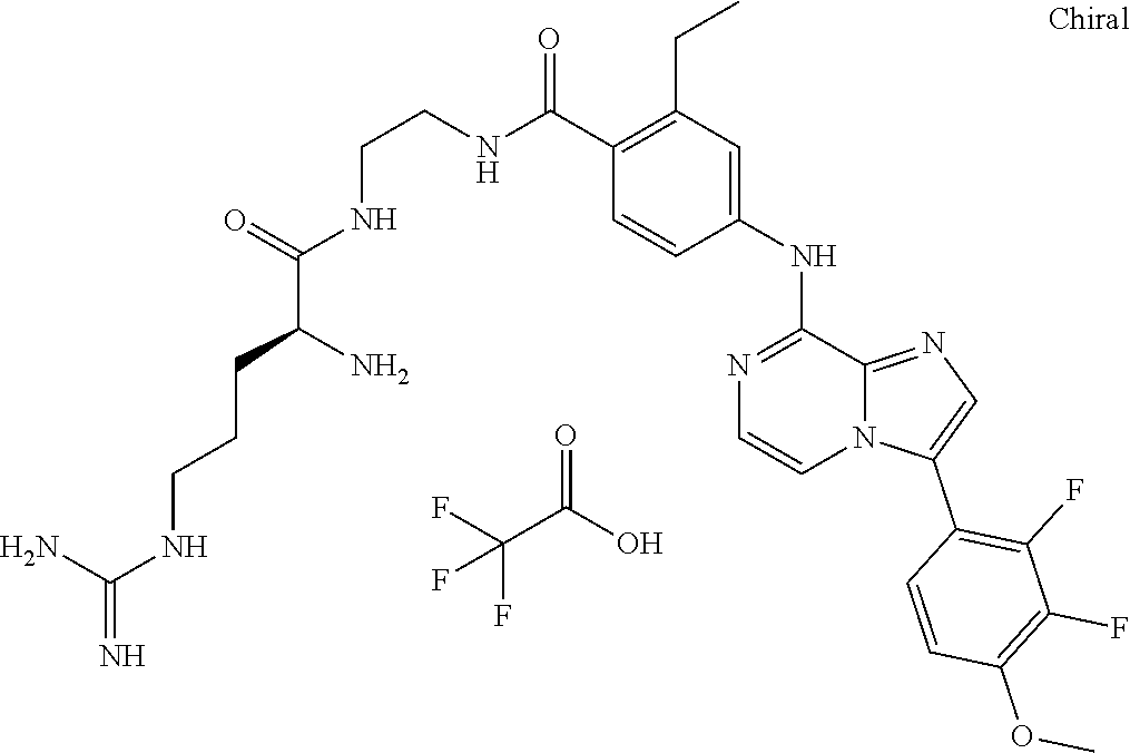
N(CCNC(C(N)CCCNC(=N)N)=O)C(C1=C(CC)C=C(NC2=NC=CN3C2=NC=C3C2=C(F)C(F)=C(OC)C=C2)C=C1)=O.FC(C(O)=O)(F)F
